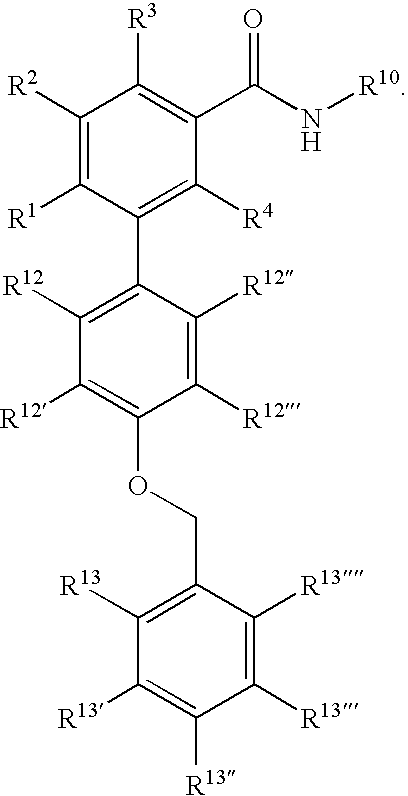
C1([R2])=C([R1])C(C2=C([R12])C([R12])=C(OCC3=C([R13])C([R13])=C([R13])C([R13])=C3[R13])C([R12])=C2[R12])=C([R4])C(C(N[R10])=O)=C1[R3]
